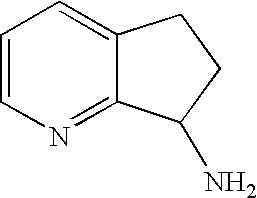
C1=CN=C2C(=C1)CCC2N
